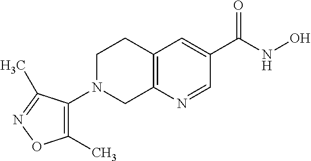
C12=C(N=CC(C(NO)=O)=C1)CN(C1=C(C)ON=C1C)CC2
